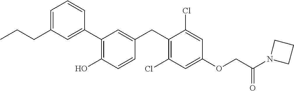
C1(C2=C(O)C=CC(CC3=C(Cl)C=C(OCC(=O)N4CCC4)C=C3Cl)=C2)=CC(CCC)=CC=C1
